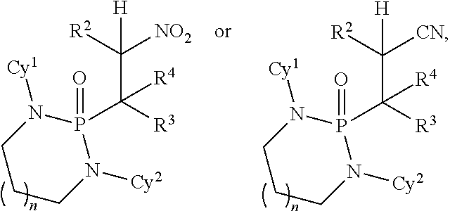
P1(C([R3])(C([R2])([NO2])[H])[R4])(=O)N([Cy1])CCCN1[Cy2].P1(C([R3])(C([R2])([CN])[H])[R4])(=O)N([Cy1])CCCN1[Cy2]
